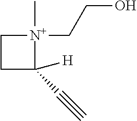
C1CC([H])(C#C)[N+]1(C)CCO
